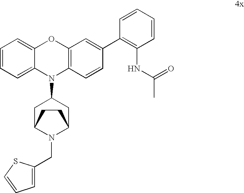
C1=CC=C2C(=C1)OC1=C(N2C2CC3N(CC4=CC=CS4)C(C2)CC3)C=CC(C2=C(NC(C)=O)C=CC=C2)=C1
